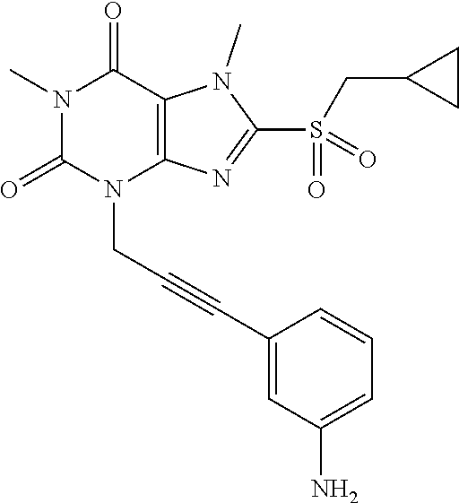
N1(C)C(=O)N(CC#CC2=CC(N)=CC=C2)C2=C(C1=O)N(C)C(S(=O)(CC1CC1)=O)=N2
